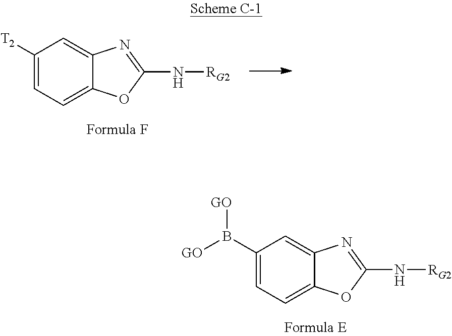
C1([T2])=CC=C2C(=C1)N=C(N[RG2])O2.C1(B([GO])[GO])=CC=C2C(=C1)N=C(N[RG2])O2
